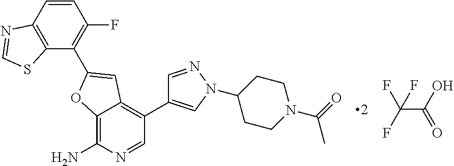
C12=C(N)N=CC(C3=CN(C4CCN(C(=O)C)CC4)N=C3)=C1C=C(C1=C(F)C=CC3=C1SC=N3)O2.C(C(O)=O)(F)(F)F
